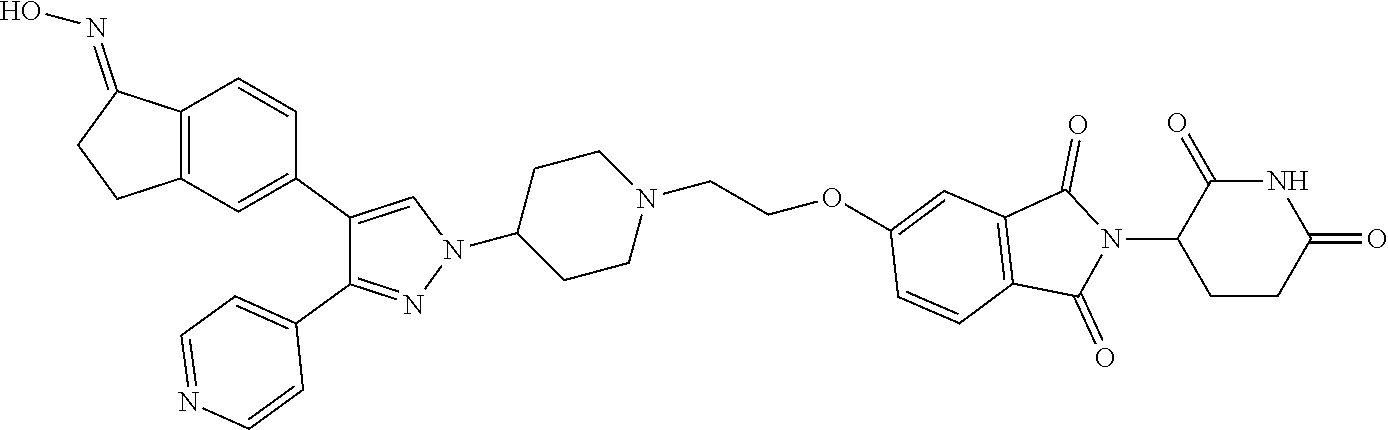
C1(N2N=C(C3=CC=NC=C3)C(C3=CC4=C(C=C3)C(=NO)CC4)=C2)CCN(CCOC2=CC3=C(C=C2)C(=O)N(C2CCC(=O)NC2=O)C3=O)CC1
